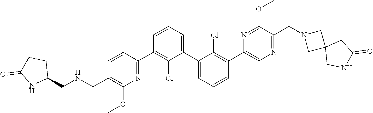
C1(C2=NC(OC)=C(C[HN]CC3CCC(=O)N3)C=C2)=C(Cl)C(C2=CC=CC(C3=CN=C(CN4CC5(C4)CNC(=O)C5)C(OC)=N3)=C2Cl)=CC=C1
